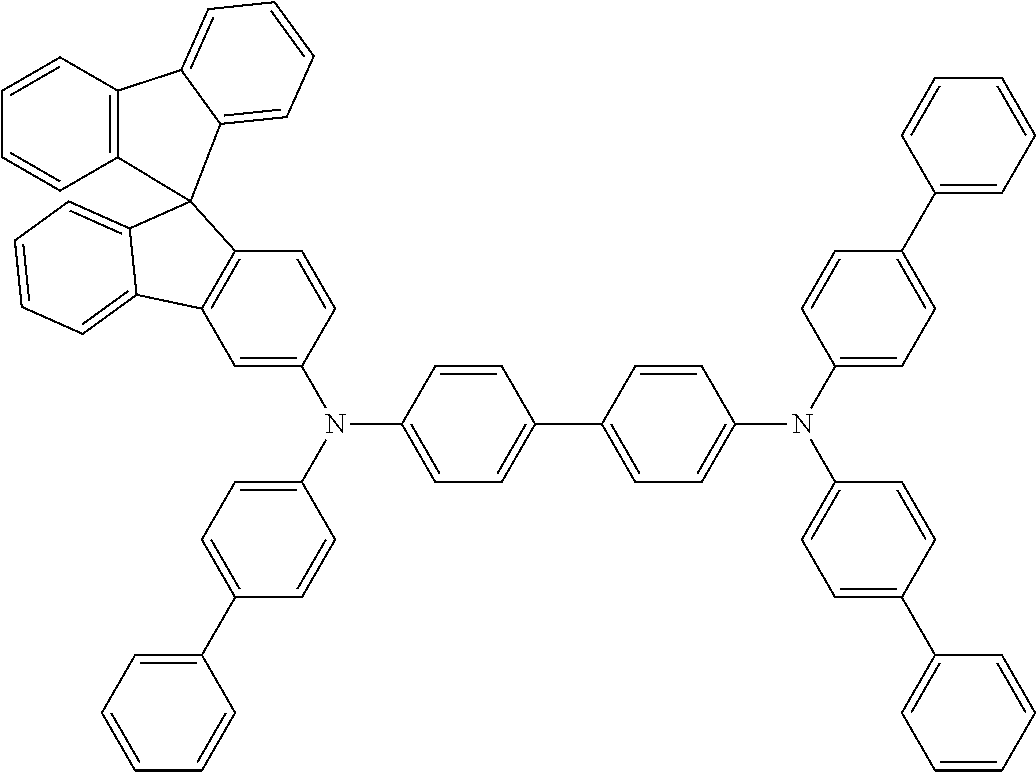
C1=C(N(C2=CC=C(C3=CC=C(N(C4=CC=C(C5=CC=CC=C5)C=C4)C4=CC=C(C5=CC=CC=C5)C=C4)C=C3)C=C2)C2=CC=C(C3=CC=CC=C3)C=C2)C=CC2=C1C1=CC=CC=C1C21C2=C(C=CC=C2)C2=CC=CC=C12
